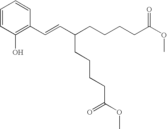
C(C(CCCCC(OC)=O)CCCCC(OC)=O)=CC1=C(O)C=CC=C1
